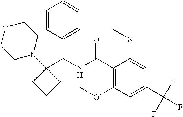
C1(C(NC(C2=C(OC)C=C(C(F)(F)F)C=C2SC)=O)C2=CC=CC=C2)(N2CCOCC2)CCC1
